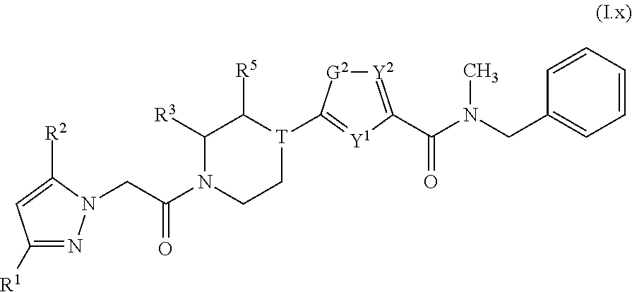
C1=CC(CN(C(C2=[Y2][G2]C([T]3CCN(C(CN4N=C([R1])C=C4[R2])=O)C([R3])C3[R5])=[Y1]2)=O)C)=CC=C1
